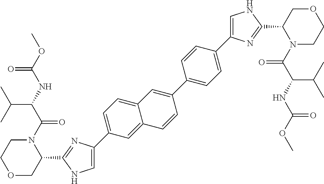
C1=C(C2=CC=C3C(=C2)C=CC(C2=CC=C(C4=CNC(C5N(C(C(NC(OC)=O)C(C)C)=O)CCOC5)=N4)C=C2)=C3)N=C(C2N(C(C(NC(OC)=O)C(C)C)=O)CCOC2)N1
